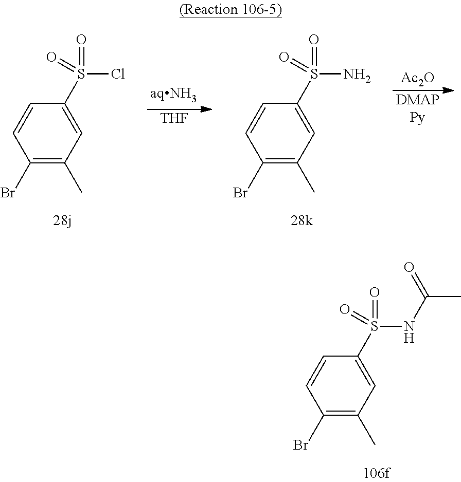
C1(Br)=C(C)C=C(S(=O)(NC(C)=O)=O)C=C1.C1(Br)=C(C)C=C(S(=O)(Cl)=O)C=C1.[THF].[DMAPPy].[Ac2O].C1(Br)=C(C)C=C(S(=O)(N)=O)C=C1
